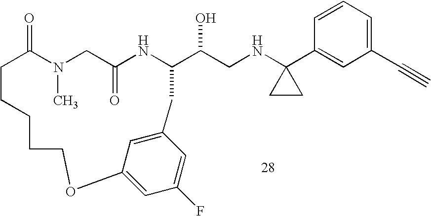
C1=CC=C(C#C)C=C1C1(NCC(O)C2NC(=O)CN(C)C(=O)CCCCCOC3=CC(F)=CC(=C3)C2)CC1
